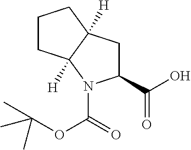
C1CC2([H])C([H])(C1)CC(C(O)=O)N2C(OC(C)(C)C)=O
